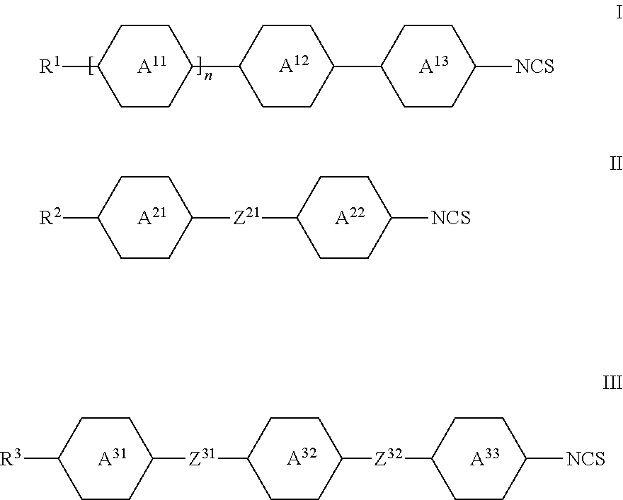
[A11].[A12].C1([R1])CCC(C2CCC(C3CCC([NCS])CC3)CC2)CC1.[A13].[A21].[A22].C1([R2])CCC([Z21]C2CCC([NCS])CC2)CC1.[A31].[A32].C1([R3])CCC([Z31]C2CCC([Z32]C3CCC([NCS])CC3)CC2)CC1.[A33]
